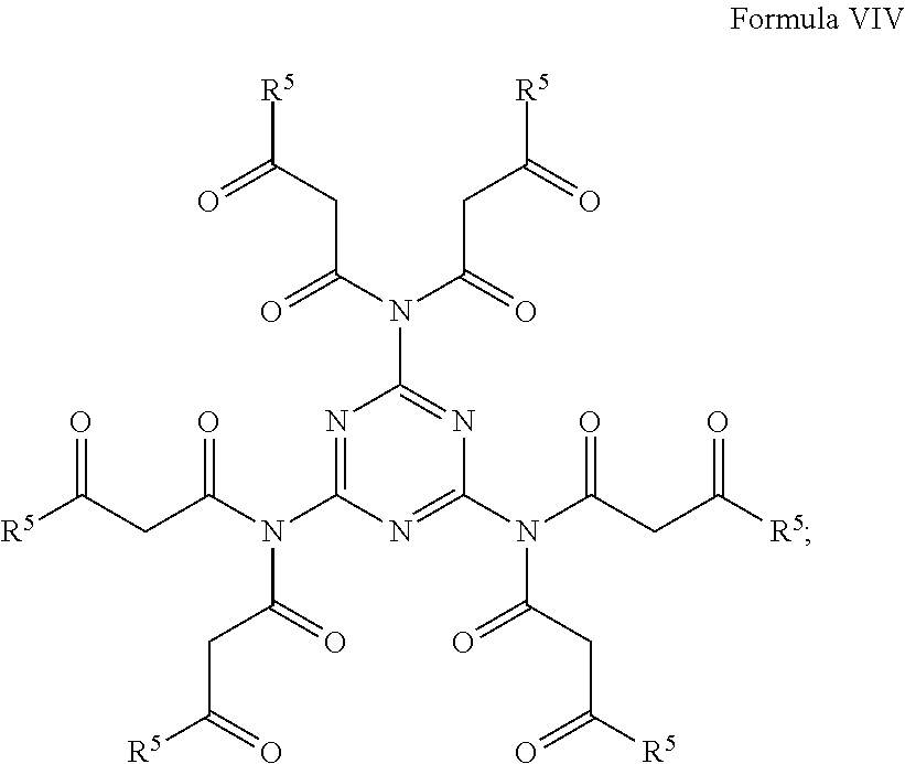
N1=C(N(C(CC([R5])=O)=O)C(=O)CC([R5])=O)N=C(N(C(CC([R5])=O)=O)C(CC([R5])=O)=O)N=C1N(C(=O)CC([R5])=O)C(=O)CC([R5])=O
